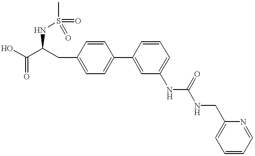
N(C(C(O)=O)CC1=CC=C(C2=CC(NC(=O)NCC3=CC=CC=N3)=CC=C2)C=C1)S(=O)(C)=O
